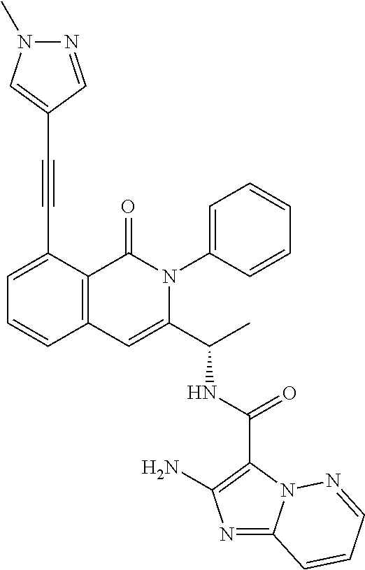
N1=C2N(C(C(NC(C3=CC4=C(C(=O)N3C3=CC=CC=C3)C(C#CC3=CN(C)N=C3)=CC=C4)C)=O)=C1N)N=CC=C2
